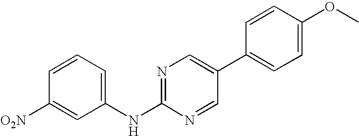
C1=CC=C(NC2=NC=C(C3=CC=C(OC)C=C3)C=N2)C=C1[O2N]
